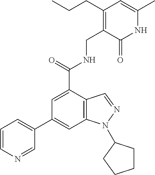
C1=C(C(=O)NCC2=C(CCC)C=C(C)NC2=O)C2=C(C=C1C1=CC=CN=C1)N(C1CCCC1)N=C2
